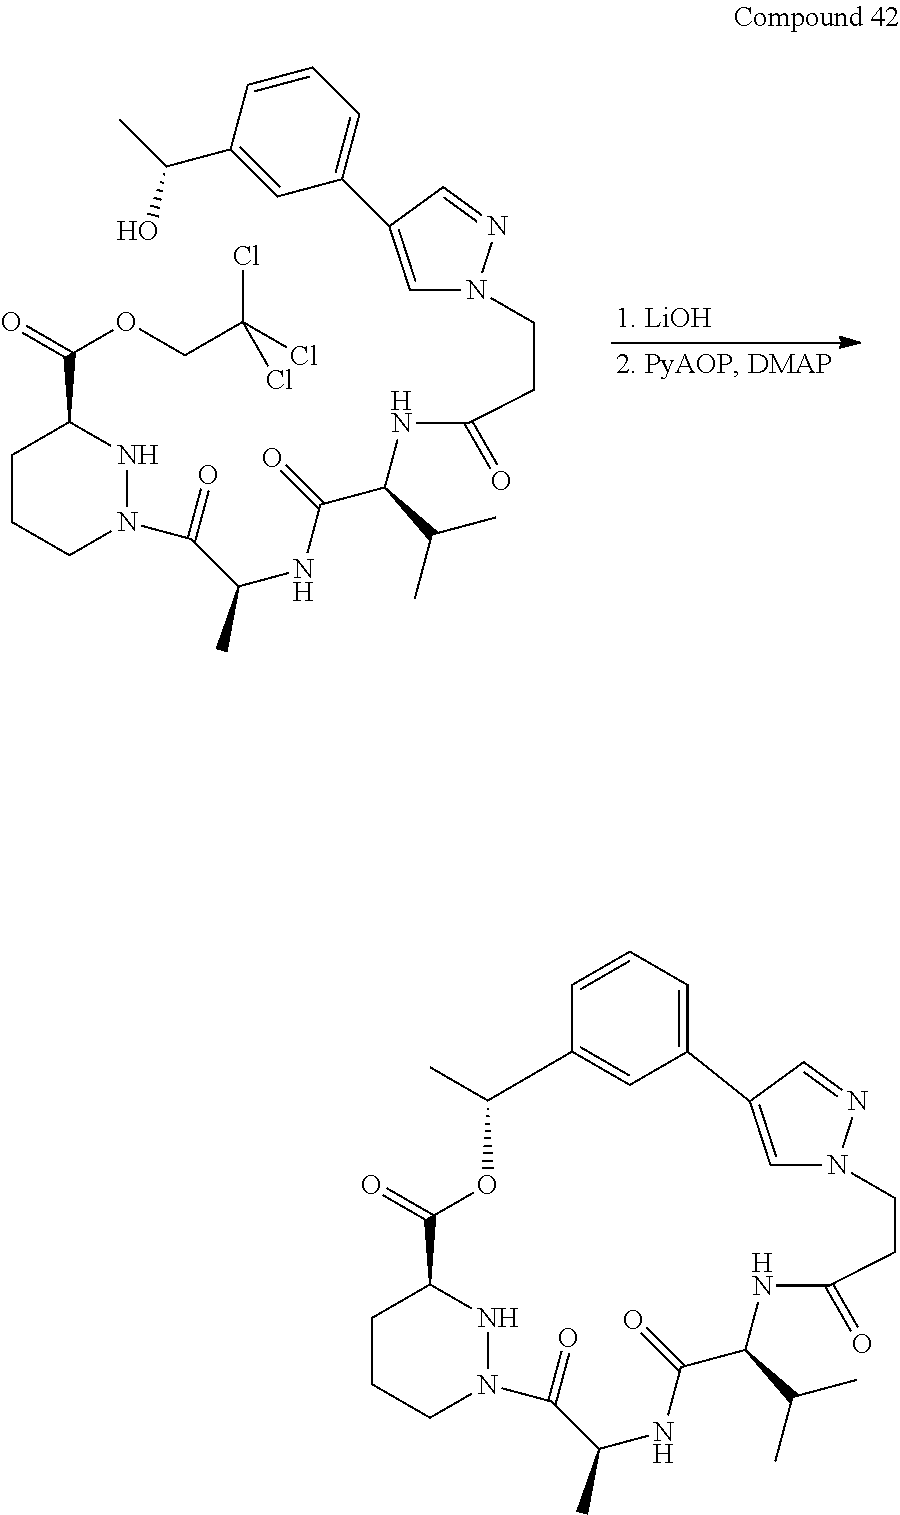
C1CCN(C(C(C)NC(=O)C(NC(CCN2C=C(C3=CC=CC(C(O)C)=C3)C=N2)=O)C(C)C)=O)NC1C(=O)OCC(Cl)(Cl)Cl.C1CCN2NC1C(=O)OC(C)C1=CC(=CC=C1)C1=CN(CCC(=O)NC(C(C)C)C(=O)NC(C)C2=O)N=C1
